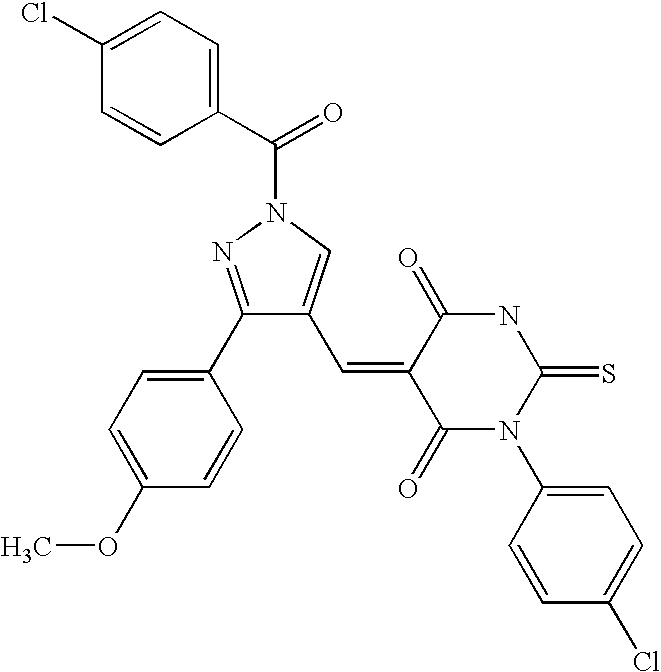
C1=C(Cl)C=CC(C(=O)N2N=C(C3=CC=C(OC)C=C3)C(C=C3C(=O)N(C4=CC=C(Cl)C=C4)C(=S)NC3=O)=C2)=C1
